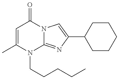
C1=C(C)N(CCCCC)C2=NC(C3CCCCC3)=CN2C1=O
